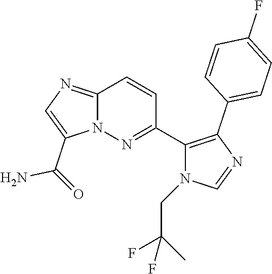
C12=NC=C(C(=O)N)N1N=C(C1=C(C3=CC=C(F)C=C3)N=CN1CC(F)(C)F)C=C2
